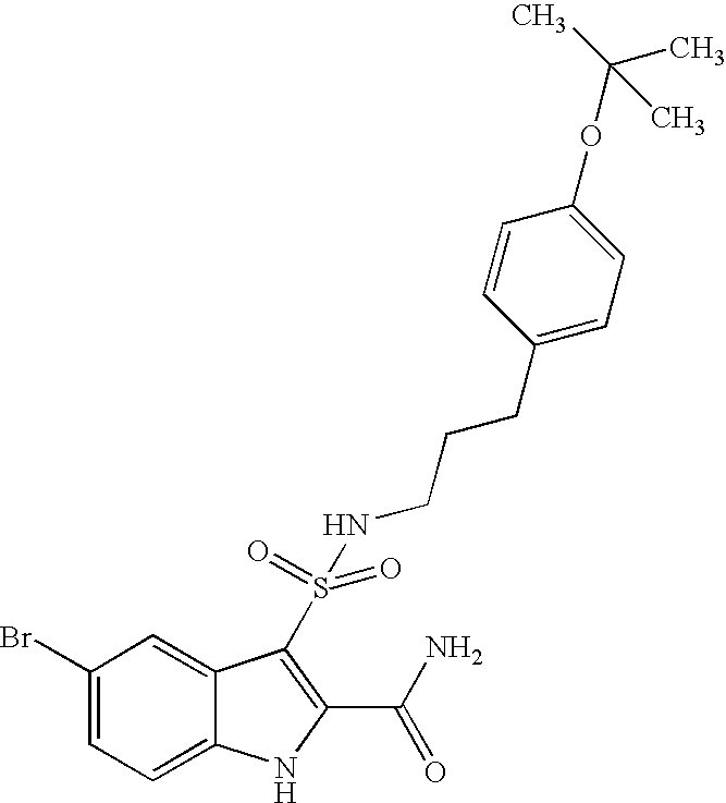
C1(Br)=CC=C2C(=C1)C(S(=O)(NCCCC1=CC=C(OC(C)(C)C)C=C1)=O)=C(C(N)=O)N2
